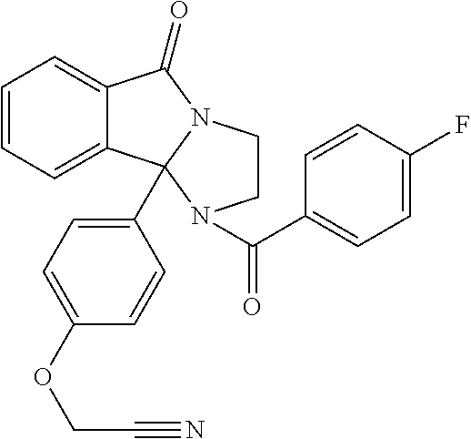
C12=CC=CC=C1C1(C3=CC=C(OCC#N)C=C3)N(C2=O)CCN1C(C1=CC=C(F)C=C1)=O
